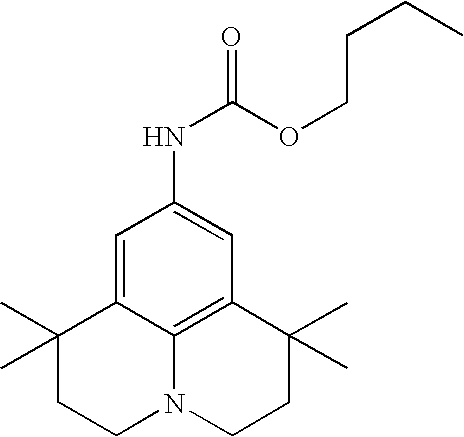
CC1(C)CCN2C3=C(C(C)(C)CC2)C=C(NC(=O)OCCCC)C=C13
